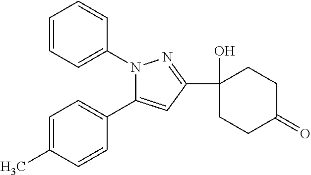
C1=CC=C(N2C(C3=CC=C(C)C=C3)=CC(C3(O)CCC(=O)CC3)=N2)C=C1
